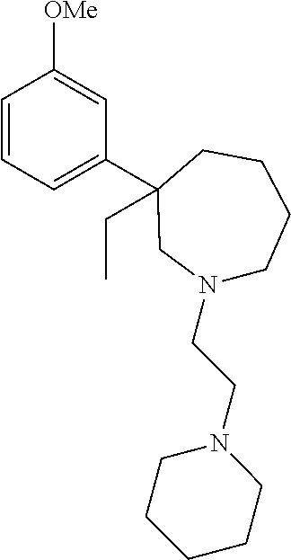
C1=CC=C(C2(CC)CCCCN(CCN3CCCCC3)C2)C=C1[OMe]
